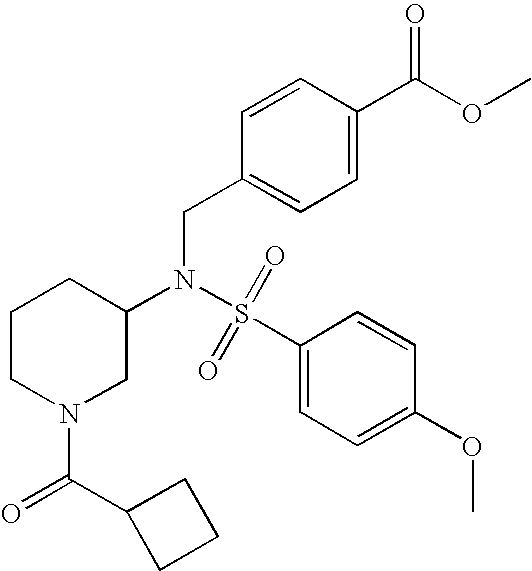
S(=O)(N(CC1=CC=C(C(OC)=O)C=C1)C1CN(C(=O)C2CCC2)CCC1)(C1=CC=C(OC)C=C1)=O
